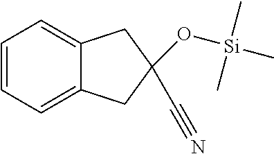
C1=CC=C2C(=C1)CC(O[Si](C)(C)C)(C#N)C2
